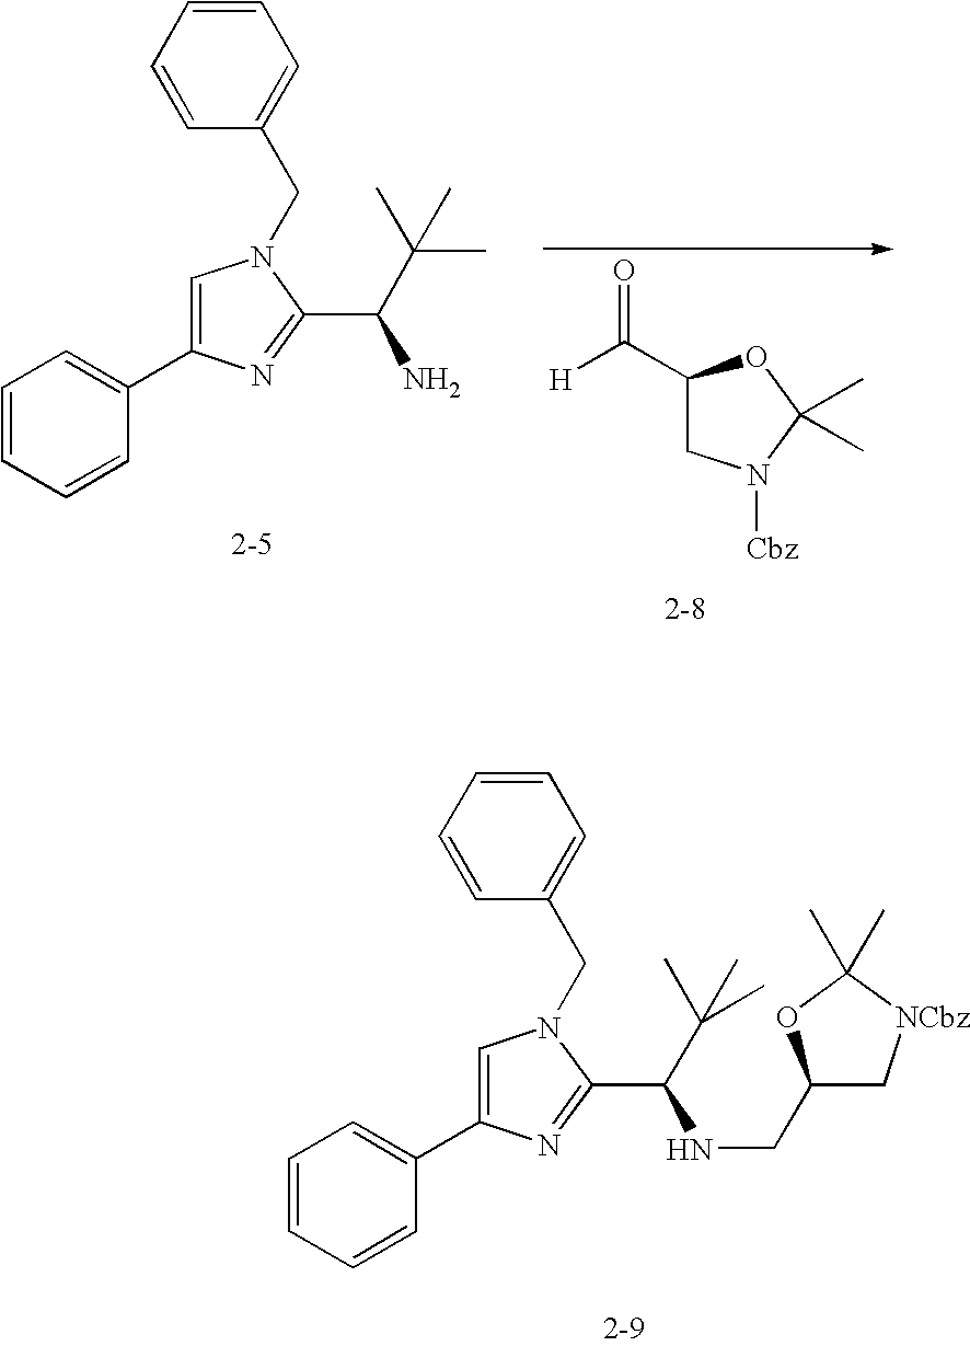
C1=CC=CC(C2=CN(CC3=CC=CC=C3)C(C(C(C)(C)C)N)=N2)=C1.C1(C([H])=O)CN([Cbz])C(C)(C)O1.C1=CC=CC(C2=CN(CC3=CC=CC=C3)C(C(C(C)(C)C)NCC3C[NCbz]C(C)(C)O3)=N2)=C1
